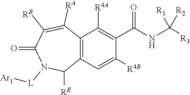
C12=C(C([R4A])=C(C(NC([R3])([R2])[R1])=O)C([R4B])=C1)C([RA])=C([RB])C(=O)N([L][Ar1])C2[RE]
